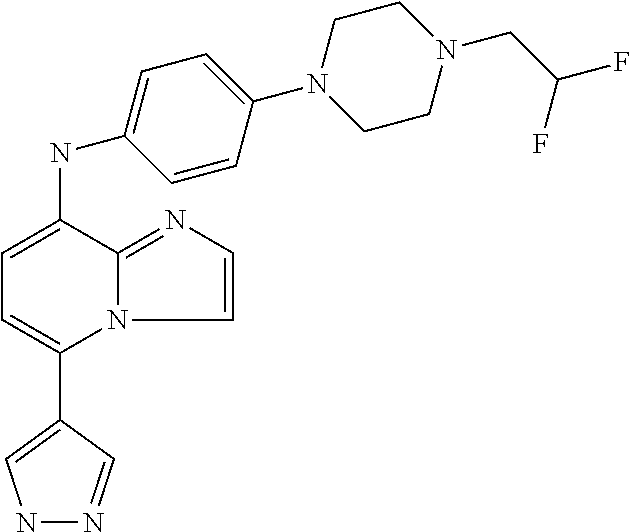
C1(C2=CC=C(NC3=CC=C(N4CCN(CC(F)F)CC4)C=C3)C3=NC=CN23)=CNN=C1
